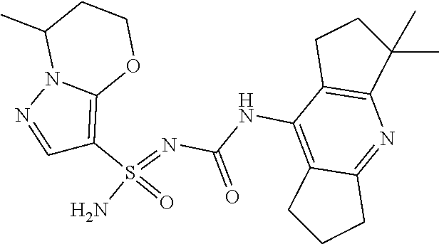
C(NC1=C2C(=NC3=C1CCC3(C)C)CCC2)(N=S(N)(=O)C1=C2N(N=C1)C(C)CCO2)=O
